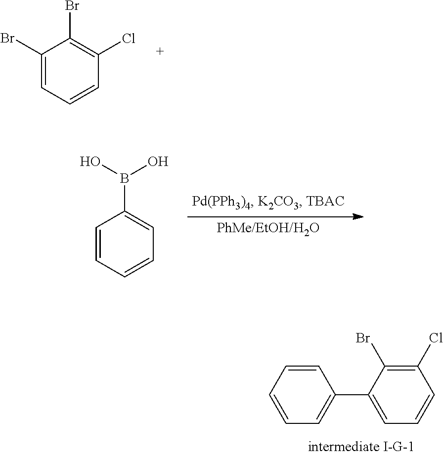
C1(Br)=CC=CC(Cl)=C1Br.C1=CC=CC=C1B(O)O.C1=CC=C(C2=CC=CC(Cl)=C2Br)C=C1
